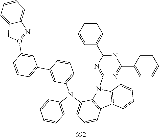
C1=CC(C2=CC=CC(O3=NC4=CC=CC=C4C3)=C2)=CC(N2C3=C(C4=C2C=CC=C4)C=CC2=C3N(C3=NC(C4=CC=CC=C4)=NC(C4=CC=CC=C4)=N3)C3=C2C=CC=C3)=C1
